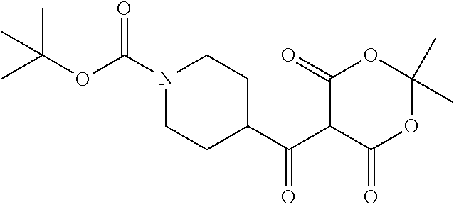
N1(C(OC(C)(C)C)=O)CCC(C(C2C(=O)OC(C)(C)OC2=O)=O)CC1
